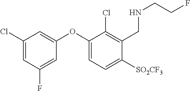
C1(Cl)=CC(F)=CC(OC2=CC=C([SO2CF3])C(CNCCF)=C2Cl)=C1
